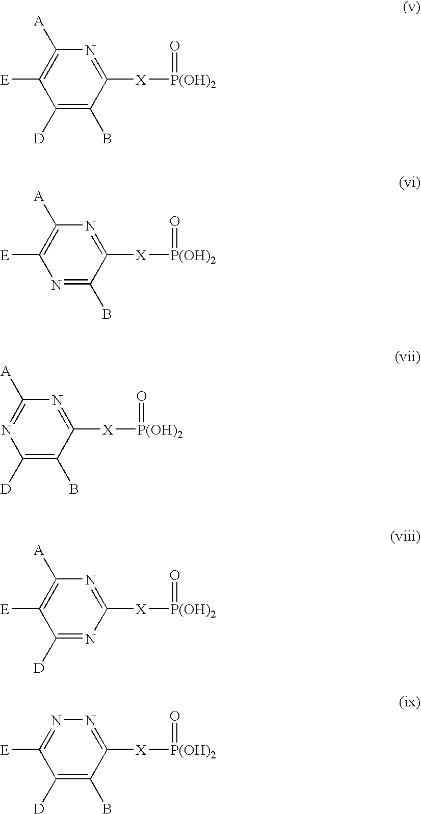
C1([D])=C(B)C([X][P(OH)2]=O)=NC([A])=C1[E].N1=C(B)C([X][P(OH)2]=O)=NC([A])=C1[E].C1([D])=C(B)C([X][P(OH)2]=O)=NC([A])=N1.C1([D])=NC([X][P(OH)2]=O)=NC([A])=C1[E].C1([D])=C(B)C([X][P(OH)2]=O)=NN=C1[E]
